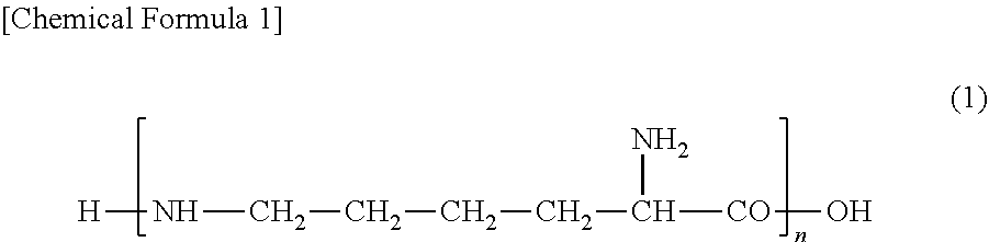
[H]NCCCCC(N)[CO]O
